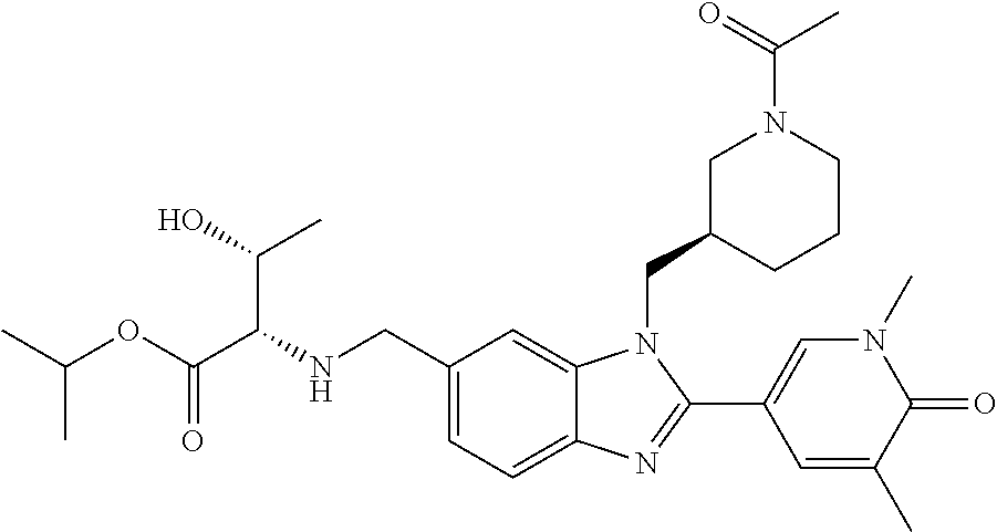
C1(CNC(C(OC(C)C)=O)C(C)O)=CC=C2C(=C1)N(CC1CCCN(C(=O)C)C1)C(C1=CN(C)C(=O)C(C)=C1)=N2
